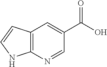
OC(C1=CC2=C(N=C1)NC=C2)=O
